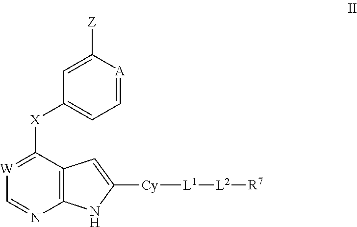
[W]1=C([X]C2=CC=[A]C([Z])=C2)C2=C(N=C1)NC([Cy][L1][L2][R7])=C2
